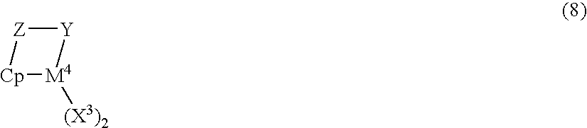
[Z]1[Y][M4]([(X3)2])[Cp]1
